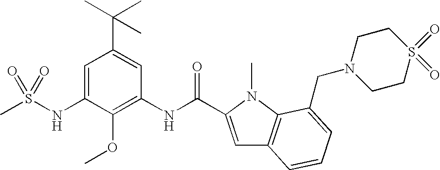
CS(NC1=CC(C(C)(C)C)=CC(NC(=O)C2=CC3=C(N2C)C(CN2CCS(=O)(=O)CC2)=CC=C3)=C1OC)(=O)=O
